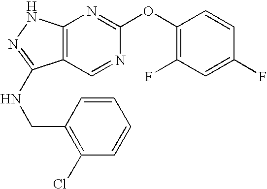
C12=C(NN=C1NCC1=C(Cl)C=CC=C1)N=C(OC1=C(F)C=C(F)C=C1)N=C2
